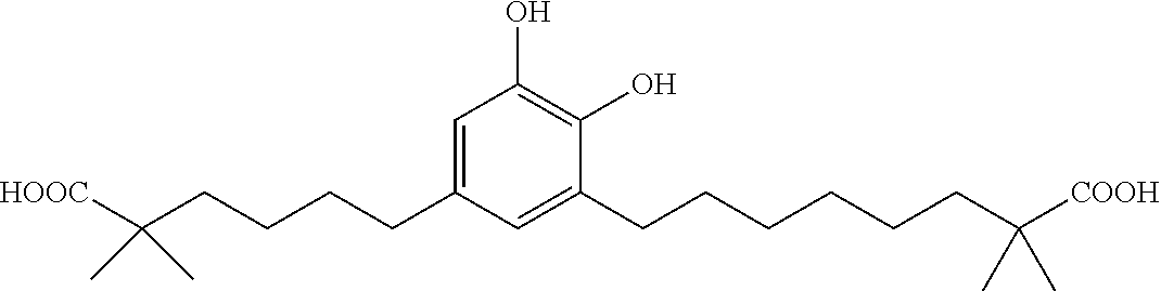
C1(O)=C(O)C(CCCCCCC(C)(C)[COOH])=CC(CCCCC(C)(C)[HOOC])=C1
